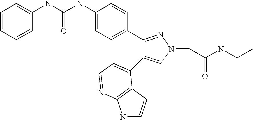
C(NC1=CC=C(C2=NN(CC(NCC)=O)C=C2C2=CC=NC3=C2C=CN3)C=C1)(=O)NC1=CC=CC=C1
